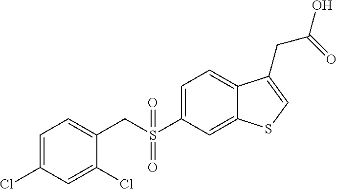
C(S(C1=CC=C2C(=C1)SC=C2CC(=O)O)(=O)=O)C1=CC=C(Cl)C=C1Cl
